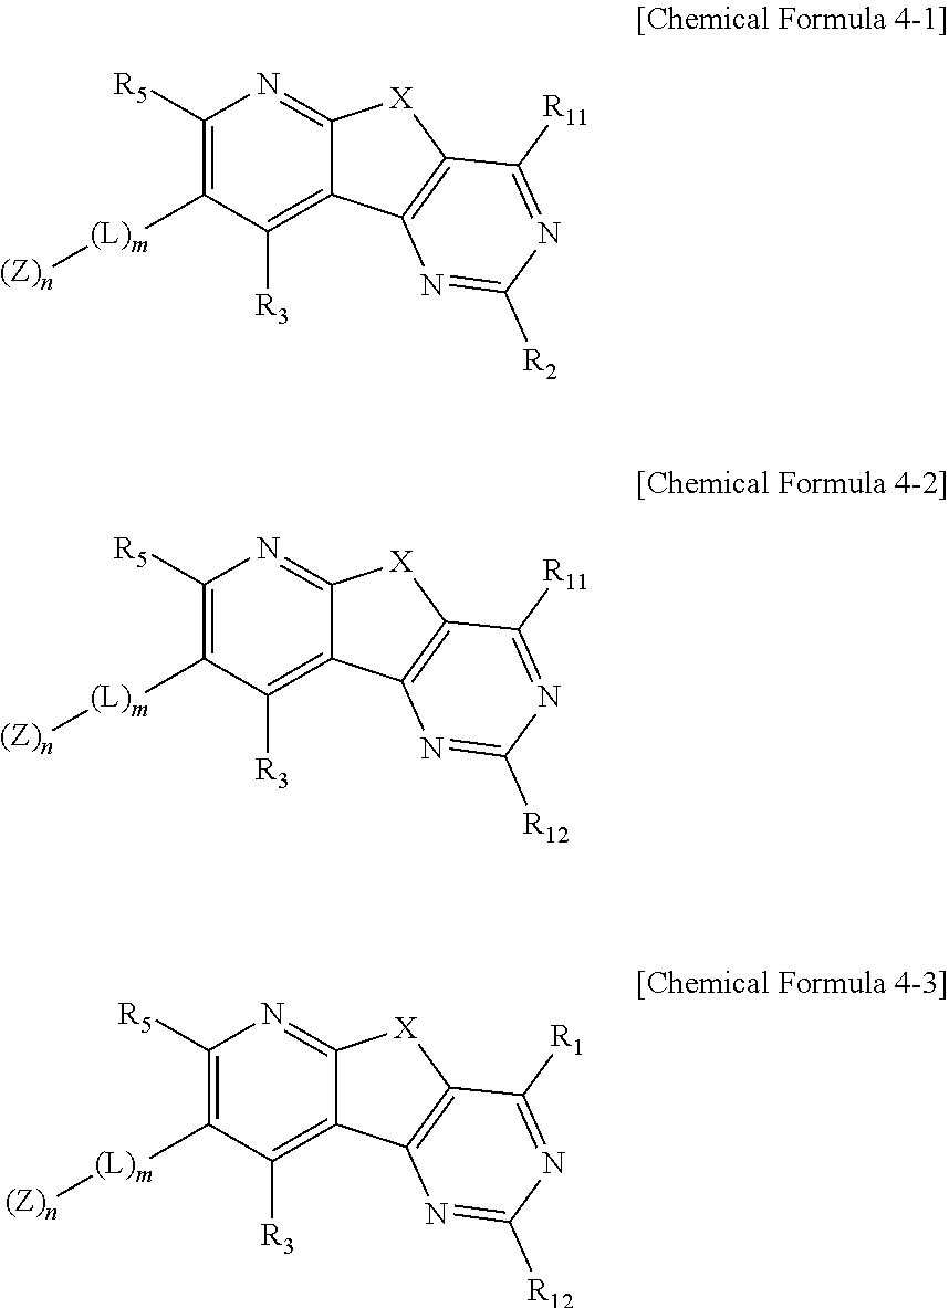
C1([R5])=C([(L)m][(Z)n])C([R3])=C2C(=N1)[X]C1=C2N=C([R12])N=C1[R1].C1([R5])=C([(L)m][(Z)n])C([R3])=C2C(=N1)[X]C1=C2N=C([R12])N=C1[R11].C1([R5])=C([(L)m][(Z)n])C([R3])=C2C(=N1)[X]C1=C2N=C([R2])N=C1[R11]
